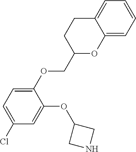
C1(Cl)=CC=C(OCC2OC3=CC=CC=C3CC2)C(OC2CNC2)=C1
